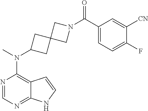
N1=CN=C2C(=C1N(C)C1CC3(C1)CN(C(C1=CC=C(F)C([CN])=C1)=O)C3)C=CN2
